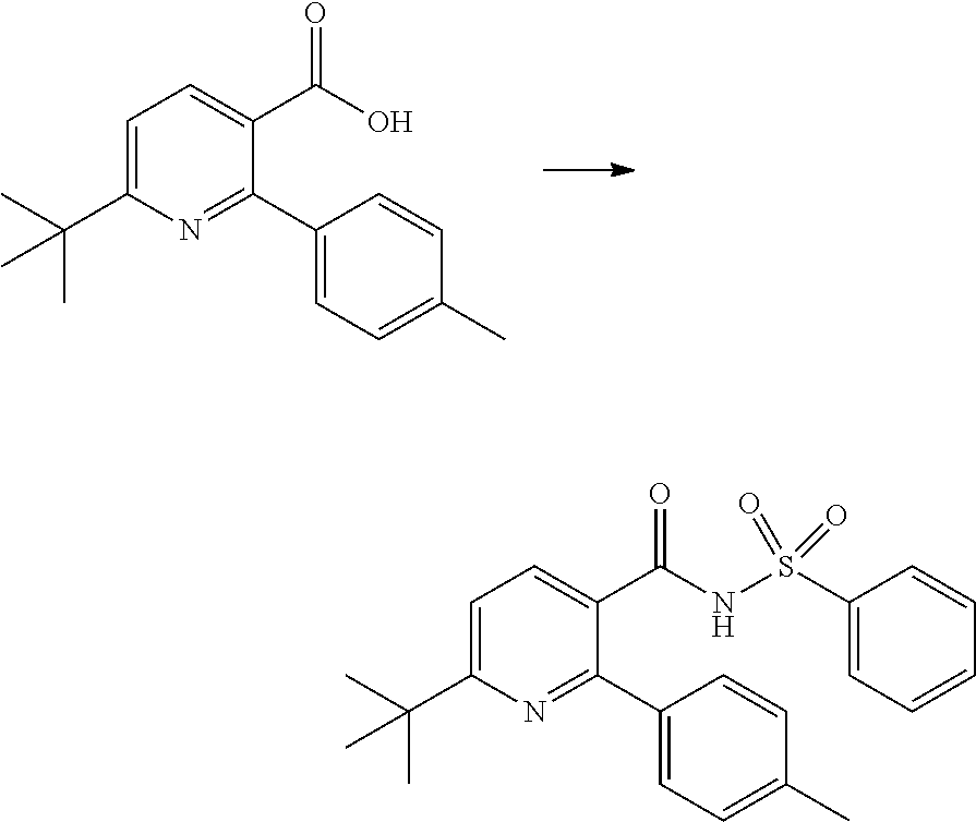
C1=C(C(C)(C)C)N=C(C2=CC=C(C)C=C2)C(C(O)=O)=C1.C1=C(C(C)(C)C)N=C(C2=CC=C(C)C=C2)C(C(NS(C2=CC=CC=C2)(=O)=O)=O)=C1
